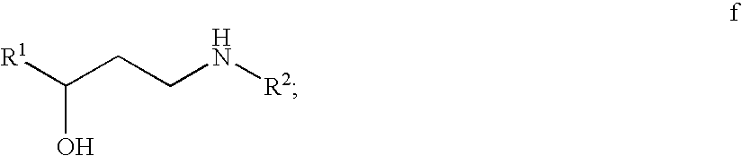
[R1]C(CCN[R2])O
